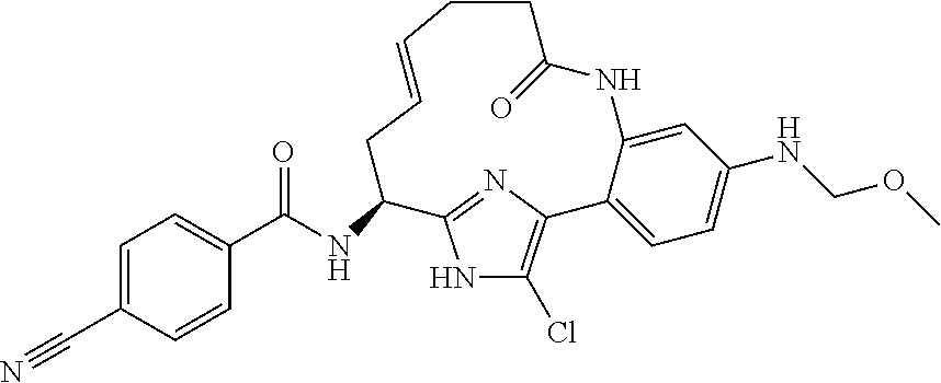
C1=C(C#N)C=CC(C(NC2CC=CCCC(=O)NC3=CC(NCOC)=CC=C3C3=C(Cl)NC2=N3)=O)=C1
